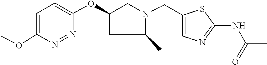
C1=C(OC)N=NC(OC2CC(C)N(CC3=CN=C(NC(=O)C)S3)C2)=C1
